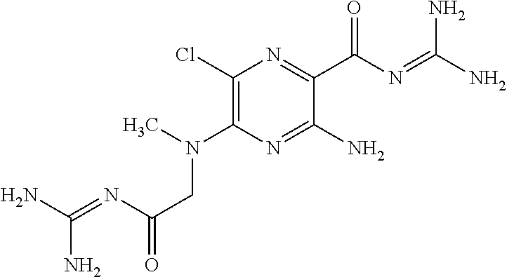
C1(Cl)=C(N(CC(N=C(N)N)=O)C)N=C(N)C(C(N=C(N)N)=O)=N1
